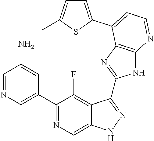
C1=NC=C(C2=NC=C3C(=C2F)C(C2=NC4=C(N2)N=CC=C4C2=CC=C(C)S2)=NN3)C=C1N
